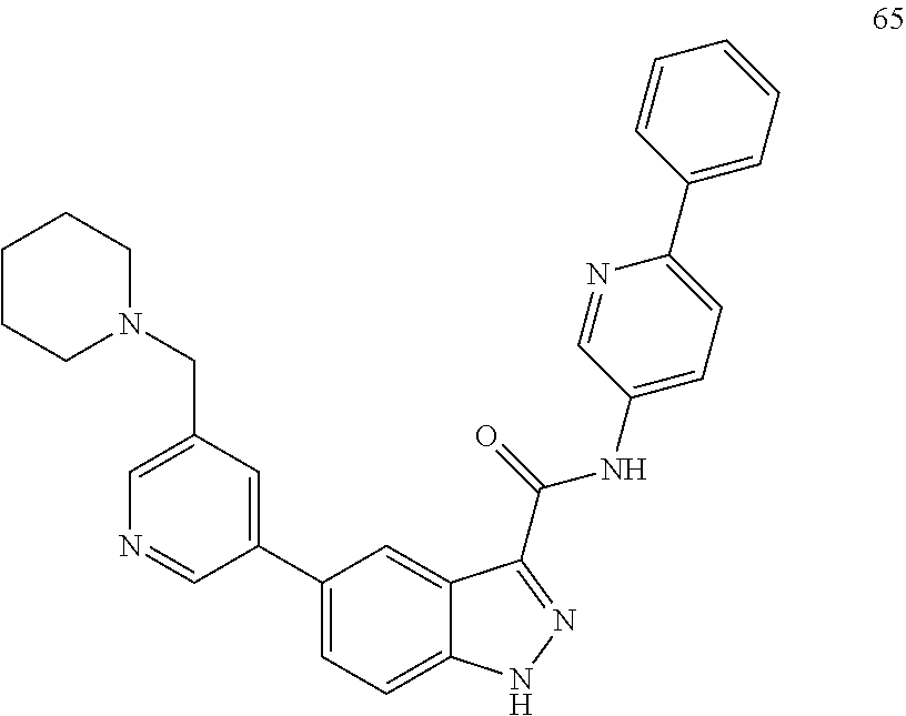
C1CCN(CC2=CN=CC(C3=CC=C4C(=C3)C(C(NC3=CC=C(C5=CC=CC=C5)N=C3)=O)=NN4)=C2)CC1
